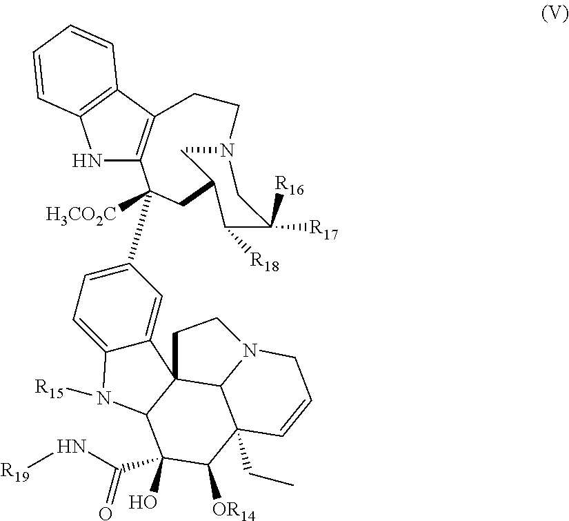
N1C2=C(C3=C1C=CC=C3)CCN1CC(C([R18])C([R16])([R17])C1)CC2([H3CO2C])C1=CC=C2C(=C1)C13C(N2[R15])C(O)(C(N[R19])=O)C([OR14])C2(CC)C1N(CC=C2)CC3
